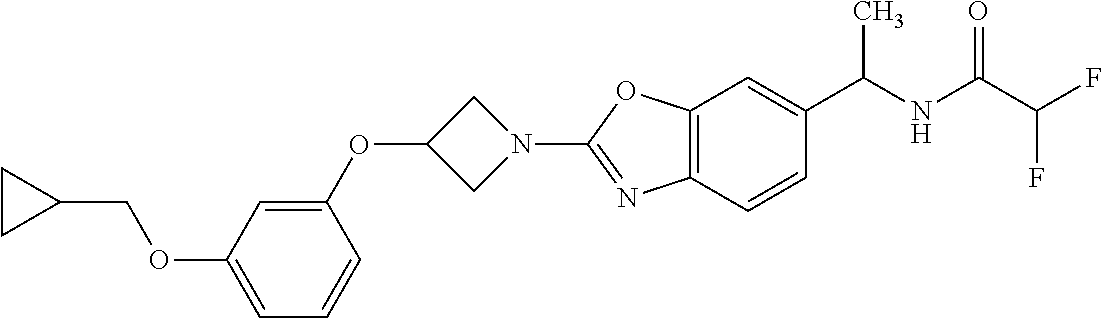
O(C1=CC=CC(OC2CN(C3=NC4=C(O3)C=C(C(NC(C(F)F)=O)C)C=C4)C2)=C1)CC1CC1
